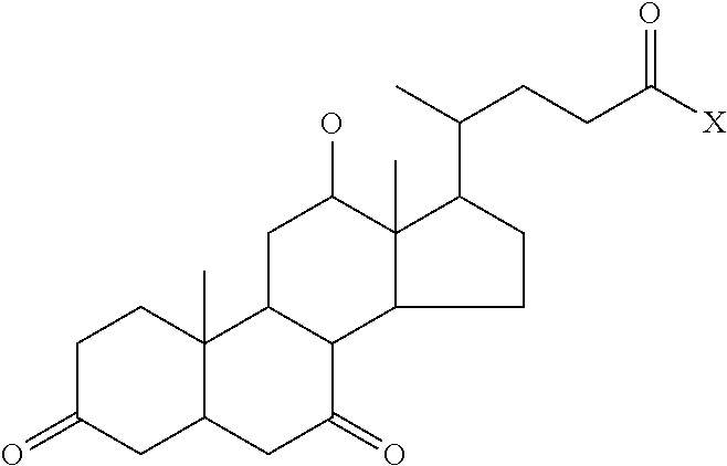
C12(C)C(CC(=O)C3C1CC(O)C1(C)C3CCC1C(C)CCC([X])=O)CC(=O)CC2
